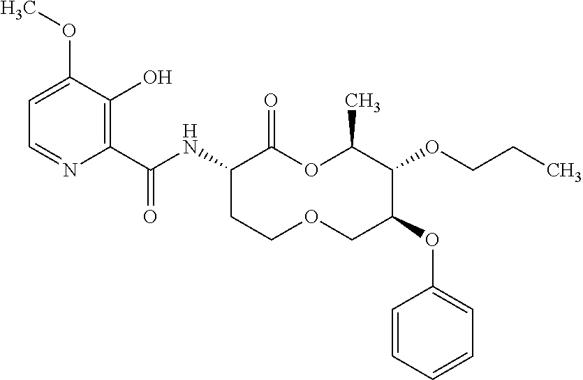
C1(C(NC2C(=O)OC(C)C(OCCC)C(OC3=CC=CC=C3)COCC2)=O)=C(O)C(OC)=CC=N1
